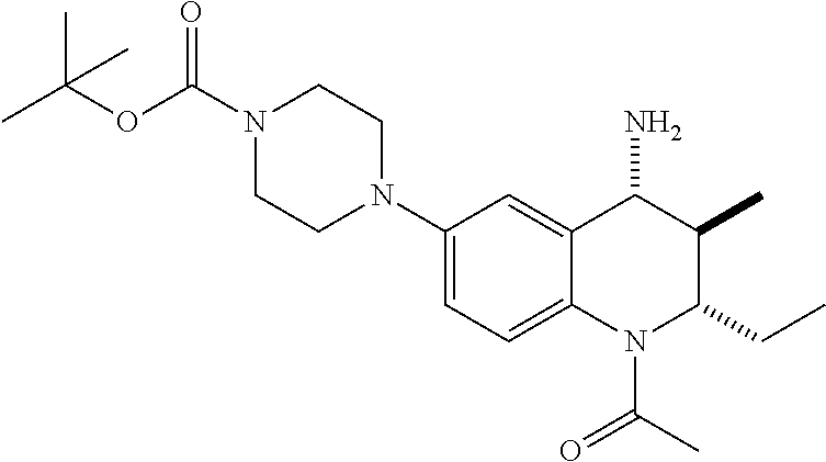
C1(N2CCN(C(OC(C)(C)C)=O)CC2)=CC=C2C(=C1)C(N)C(C)C(CC)N2C(C)=O
